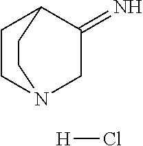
C1CN2CC(=N)C1CC2.[H]Cl
